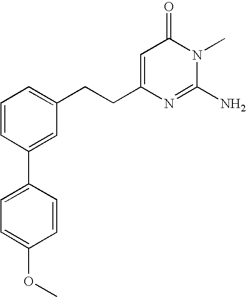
C1=CC(C2=CC=C(OC)C=C2)=CC(CCC2=CC(=O)N(C)C(N)=N2)=C1
